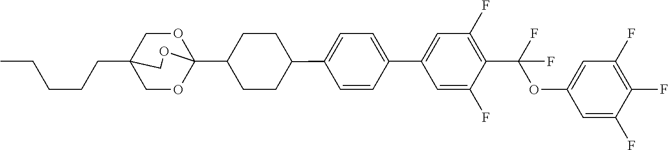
C(CCC12COC(C3CCC(C4=CC=C(C5=CC(F)=C(C(OC6=CC(F)=C(F)C(F)=C6)(F)F)C(F)=C5)C=C4)CC3)(OC1)OC2)CC
